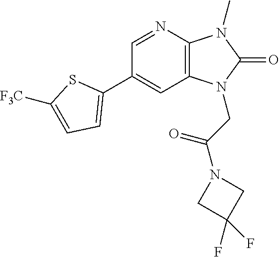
C1(C2=CC=C([F3C])S2)=CC2=C(N=C1)N(C)C(=O)N2CC(N1CC(F)(F)C1)=O
